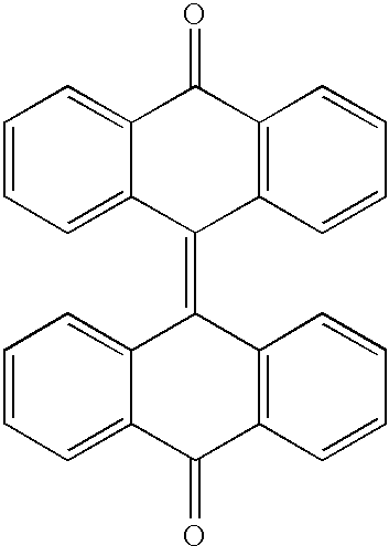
C1=CC=C2C(=C1)C(=O)C1=C(C2=C2C3=CC=CC=C3C(=O)C3=C2C=CC=C3)C=CC=C1
